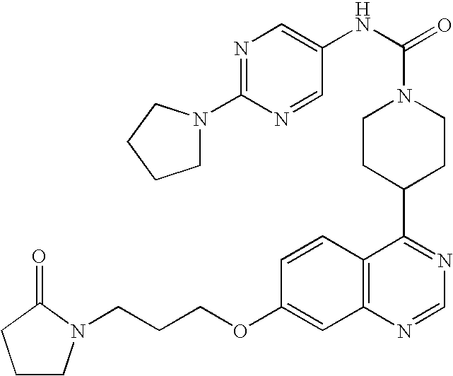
N1=C(N2CCCC2)N=CC(NC(=O)N2CCC(C3=NC=NC4=C3C=CC(OCCCN3CCCC3=O)=C4)CC2)=C1
